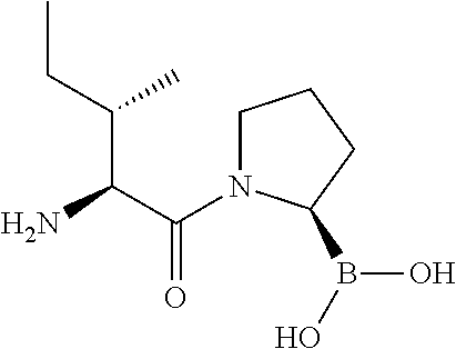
C(C(N)C(C)CC)(=O)N1CCCC1B(O)O
